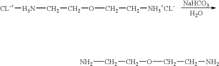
[CL-+]NCCOCC[NH3+CL-].[NaHCO3].O.NCCOCCN
